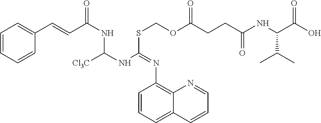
C1=CC=CC(C=CC(NC(NC(SCOC(CCC(NC(C(O)=O)C(C)C)=O)=O)=NC2=C3C(=CC=C2)C=CC=N3)[Cl3C])=O)=C1
